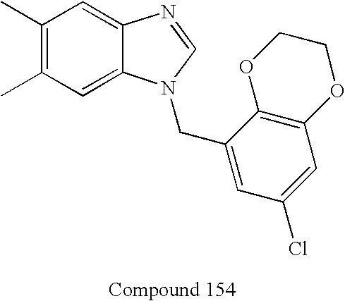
C1(C)=C(C)C=C2C(=C1)N=CN2CC1=CC(Cl)=CC2=C1OCCO2
